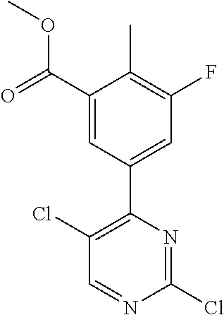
C1(Cl)=NC(C2=CC(F)=C(C)C(C(OC)=O)=C2)=C(Cl)C=N1
